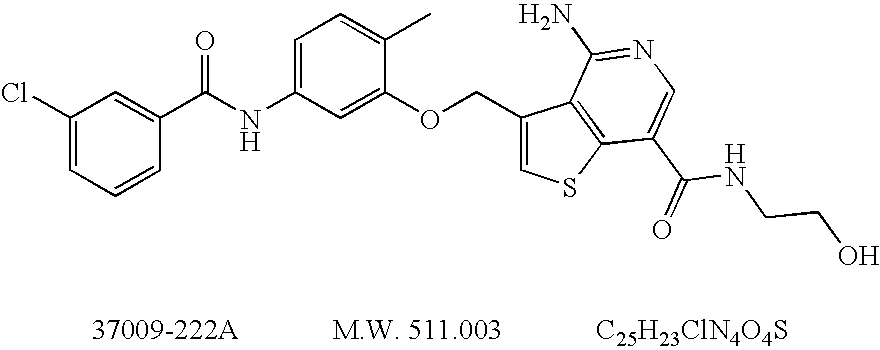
C1(Cl)=CC=CC(C(NC2=CC=C(C)C(OCC3=CSC4=C3C(N)=NC=C4C(=O)NCCO)=C2)=O)=C1.[C25H23ClN4O4S]
